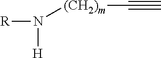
N([H])([R])[(CH2)m]C#C
